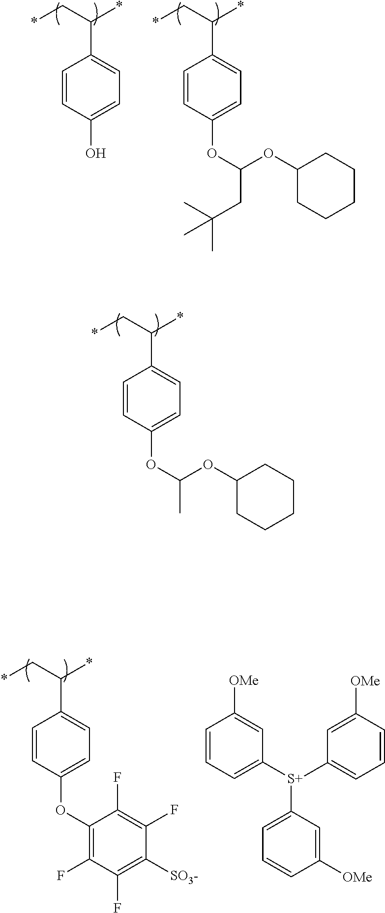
*CC(*)C1=CC=C(OC(OC2CCCCC2)C)C=C1.*CC(*)C1=CC=C(O)C=C1.*CC(*)C1=CC=C(OC(CC(C)(C)C)OC2CCCCC2)C=C1.*CC(*)C1=CC=C(OC2=C(F)C(F)=C([SO3-])C(F)=C2F)C=C1.C1=CC=C([S+](C2=CC=CC([OMe])=C2)C2=CC=CC([OMe])=C2)C=C1[OMe]
